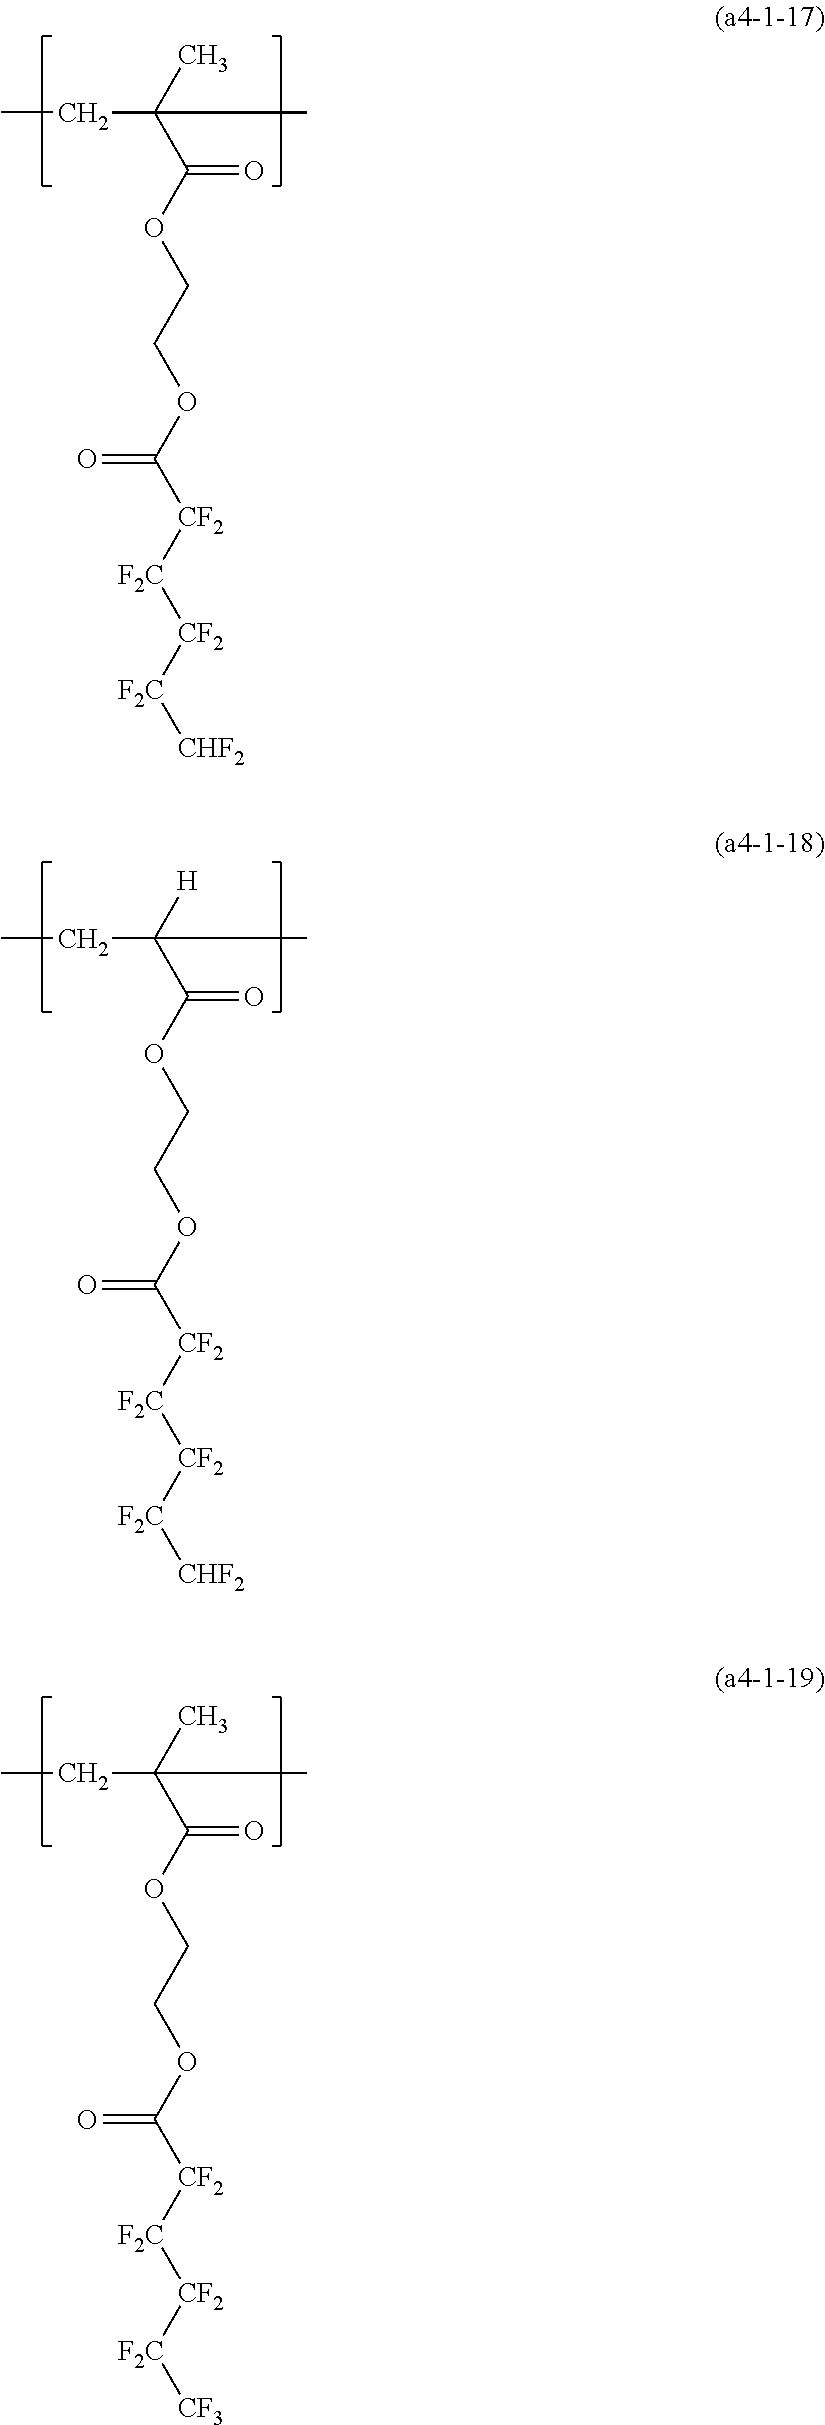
CCC(C)(C(=O)OCCOC([CF2][F2C][CF2][F2C][CHF2])=O)C.CCC([H])(C(=O)OCCOC([CF2][F2C][CF2][F2C][CHF2])=O)C.CCC(C)(C(=O)OCCOC([CF2][F2C][CF2][F2C][CF3])=O)C
